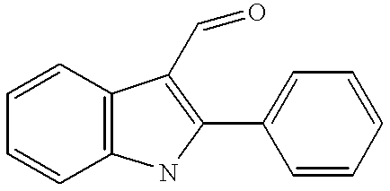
C1=CC2=C(C=C1)NC(C1=CC=CC=C1)=C2C=O
